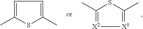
CC1=CC=C(C)S1.CC1=[X2][X1]=C(C)S1
